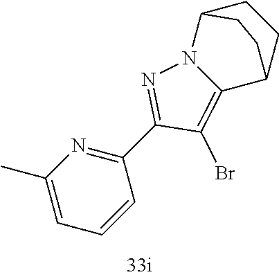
C1(C)=CC=CC(C2=NN3C(=C2Br)C2CCC3CC2)=N1
